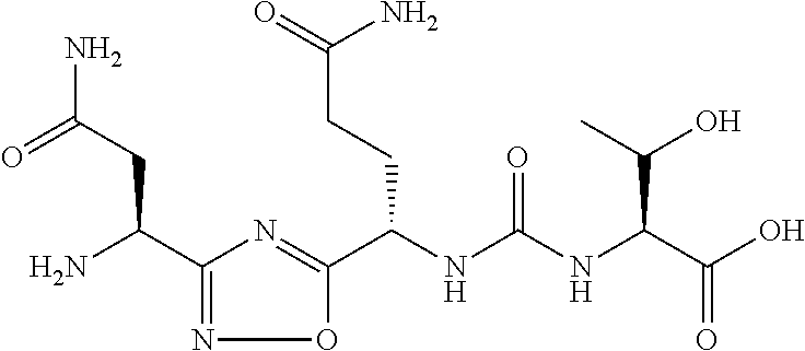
C(NC(NC(C(O)=O)C(O)C)=O)(C1=NC(C(N)CC(N)=O)=NO1)CCC(=O)N
